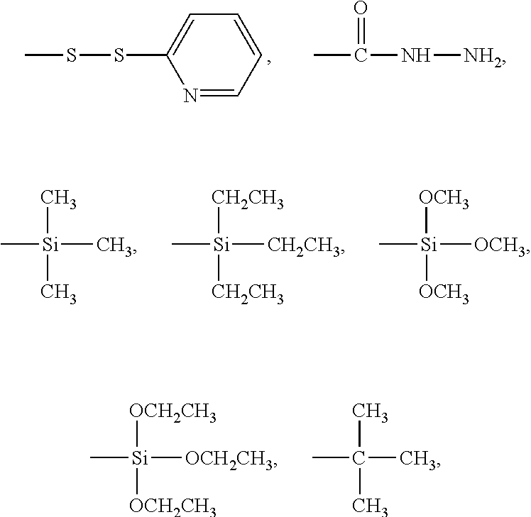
N1=CC=CC=C1SSC.N(C(C)=O)[NH2].[Si](C)(C)(C)C.[Si](C)([CH2CH3])([CH2CH3])[CH2CH3].[Si](C)([OCH3])([OCH3])[OCH3].[Si](C)([OCH2CH3])([OCH2CH3])[OCH2CH3].C(C)(C)(C)C
